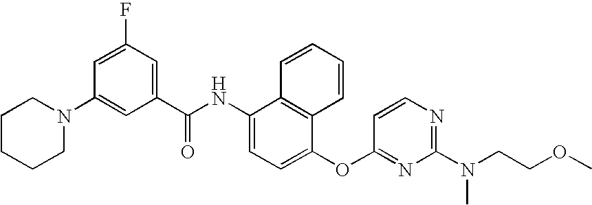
N1(C2=CC(C(NC3=CC=C(OC4=NC(N(CCOC)C)=NC=C4)C4=C3C=CC=C4)=O)=CC(F)=C2)CCCCC1
